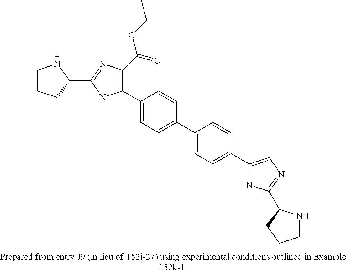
C1(C2=CC=C(C3=CC=C(C4=CN=C(C5NCCC5)N4)C=C3)C=C2)=C(C(=O)OCC)N=C(C2NCCC2)N1
